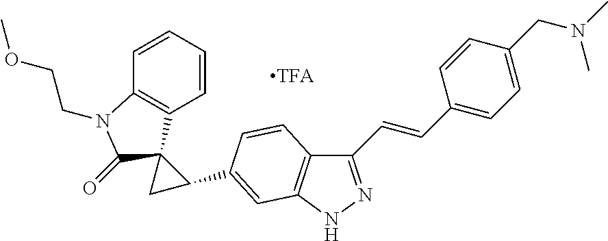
C1(C=CC2=CC=C(CN(C)C)C=C2)=NNC2=C1C=CC(C1CC13C1=C(C=CC=C1)N(CCOC)C3=O)=C2
